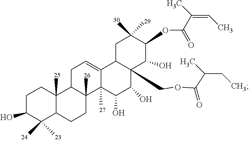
C1C(O)C(C)(C)C2C(C)(C1)C1C(C)(CC2)C2(C)C(=CC1)C1C(COC(C(CC)C)=O)(C(O)C2O)C(O)C(OC(C(=CC)C)=O)C(C)(C)C1
